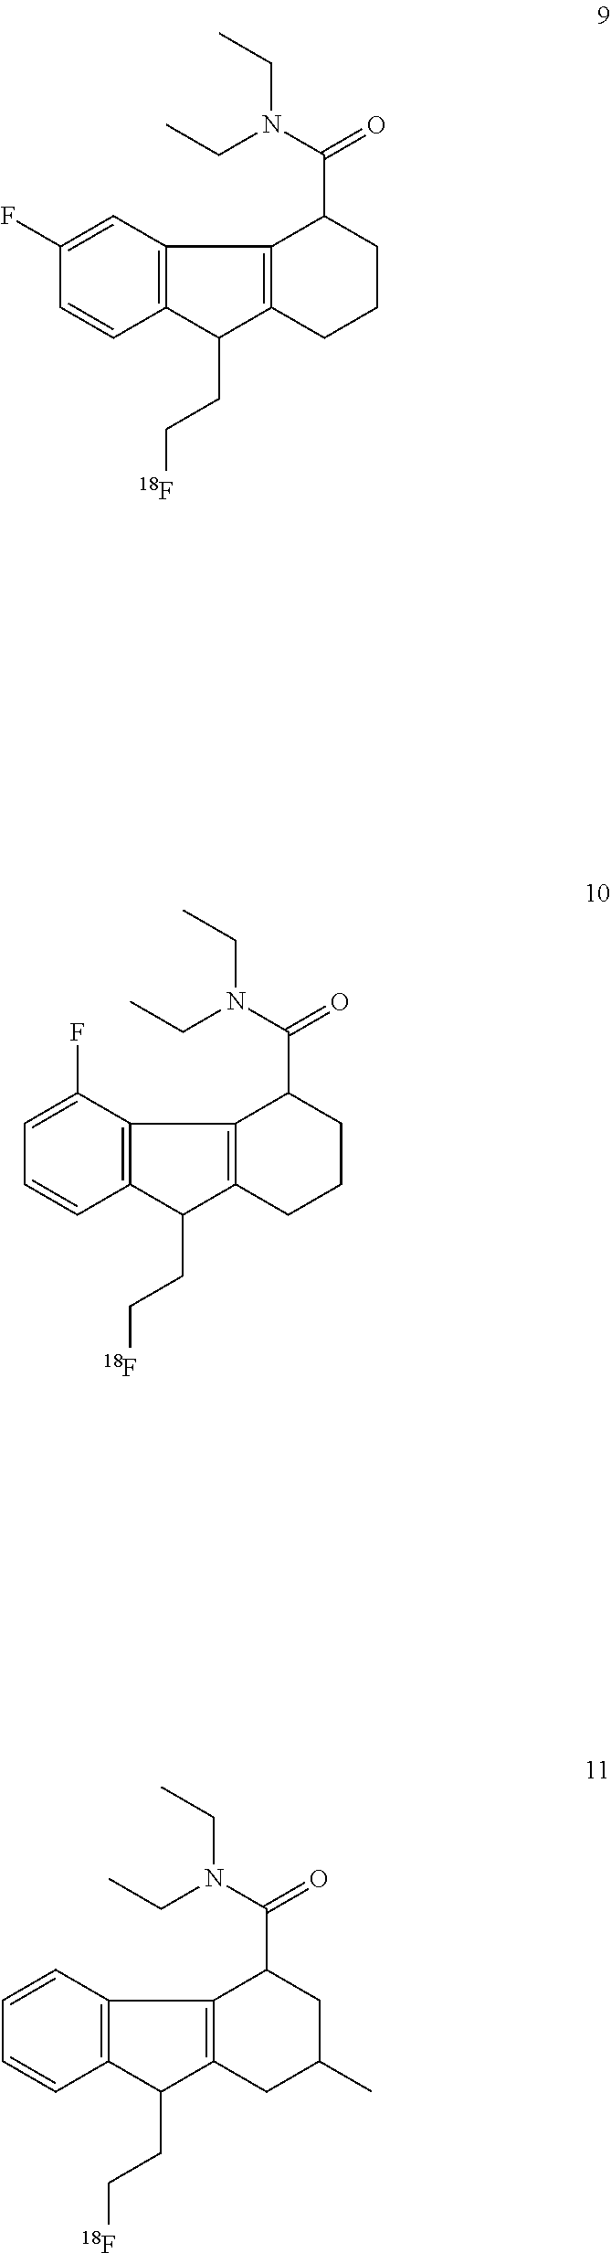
C12=C(C=C(F)C=C1)C1=C(C2CC[18F])CCCC1C(=O)N(CC)CC.C12=C(C(F)=CC=C1)C1=C(C2CC[18F])CCCC1C(=O)N(CC)CC.C12=C(C=CC=C1)C1=C(C2CC[18F])CC(C)CC1C(=O)N(CC)CC
